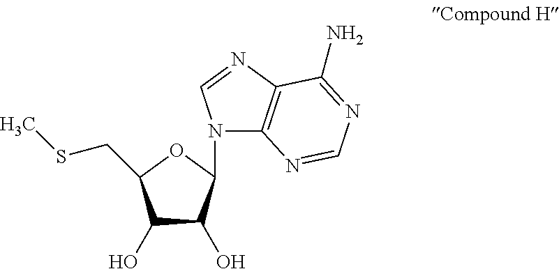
C1(O)C(O)C(N2C3=C(N=C2)C(N)=NC=N3)OC1CSC
